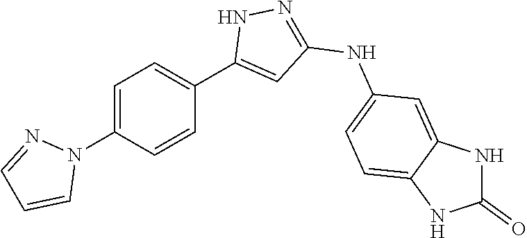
C1=C(N2N=CC=C2)C=CC(C2=CC(NC3=CC=C4C(=C3)NC(=O)N4)=NN2)=C1
